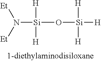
N([Si](O[Si]([H])([H])[H])([H])[H])([Et])[Et]
